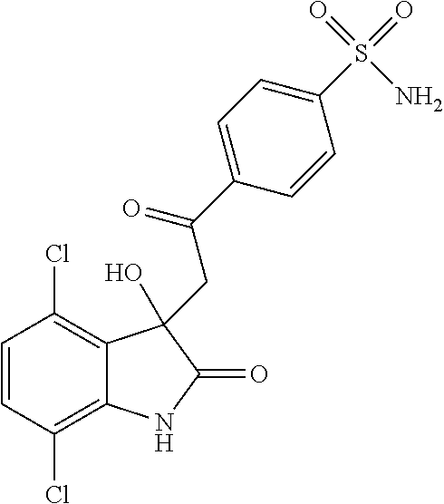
C1=CC(Cl)=C2C(=C1Cl)C(O)(CC(C1=CC=C(S(=O)(=O)N)C=C1)=O)C(=O)N2
